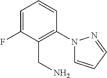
C1=C(F)C(CN)=C(N2C=CC=N2)C=C1
